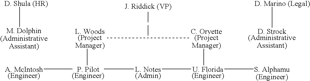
[J. Riddick (VP)].[D. Shula (HR)][M. Dolphin(AdministrativeAssistant)].[D. Strock(AdministrativeAssistant)][D. Marino (Legal)].[L. Woods(ProjectManager)][P. Pilot(Engineer)]([A. McIntosh(Engineer)])[L. Notes(Admin)][U. Florida(Engineer)]([C. Orvette(ProjectManager)])[S. Alphamu(Engineer)]
